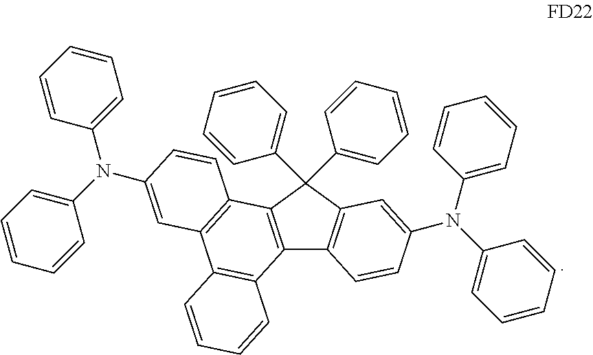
C12=C(C(C3=CC=CC=C3)(C3=CC=CC=C3)C3=C1C=CC(N(C1=CC=CC=C1)C1=CC=CC=C1)=C3)C1=C(C3=C2C=CC=C3)C=C(N(C2=CC=CC=C2)C2=CC=CC=C2)C=C1
